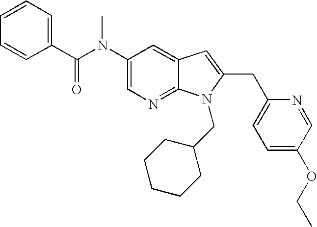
C1(N(C(C2=CC=CC=C2)=O)C)=CN=C2C(=C1)C=C(CC1=CC=C(OCC)C=N1)N2CC1CCCCC1
